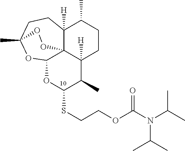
O1C(SCCOC(N(C(C)C)C(C)C)=O)C(C)C2([H])C34C([H])(C(C)CC2)CCC(C)(OC13)OO4
